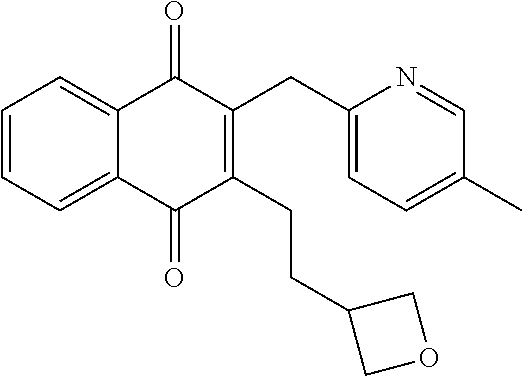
C1=C2C(=O)C(CC3=CC=C(C)C=N3)=C(CCC3COC3)C(=O)C2=CC=C1
